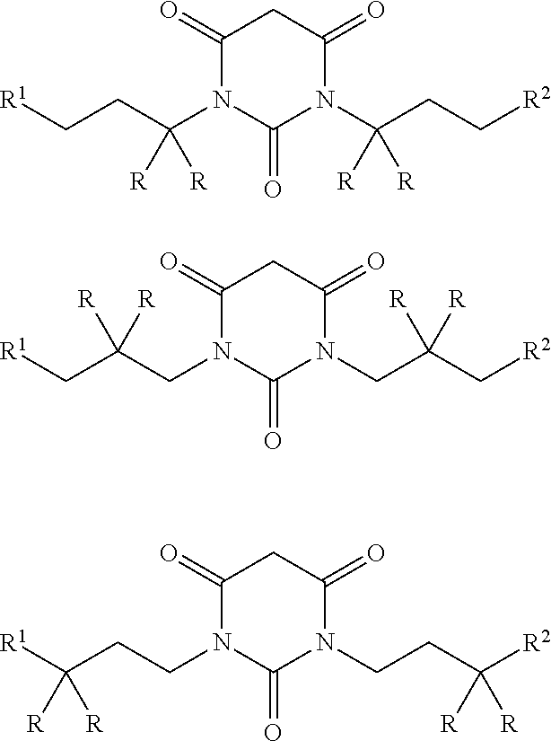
C1(=O)N(C(CC[R1])([R])[R])C(=O)N(C(CC[R2])([R])[R])C(=O)C1.C1(=O)N(CC(C[R1])([R])[R])C(=O)N(CC(C[R2])([R])[R])C(=O)C1.C1(=O)N(CCC([R])([R])[R1])C(=O)N(CCC([R2])([R])[R])C(=O)C1
